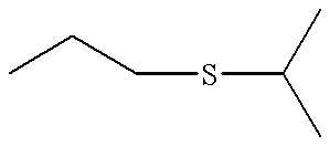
CCCSC(C)C
